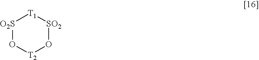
[O2S]1O[T2]O[SO2][T1]1
